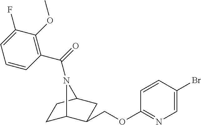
C1C2C(COC3=NC=C(Br)C=C3)CC(C1)N2C(=O)C1=C(OC)C(F)=CC=C1
